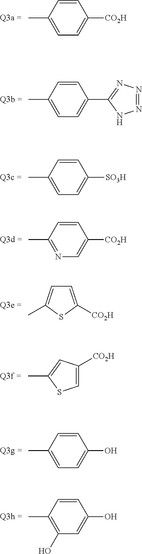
CC1=CC=C([CO2H])S1.CC1=NC=C([CO2H])C=C1.CC1=CC=C([SO3H])C=C1.CC1=CC=C(C2=NN=NN2)C=C1.CC1=CC([CO2H])=CS1.CC1=CC=C(O)C=C1.CC1=C(O)C=C(O)C=C1.CC1=CC=C([CO2H])C=C1
